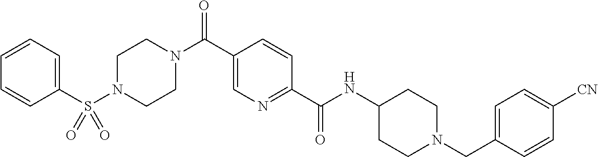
C1(S(N2CCN(C(C3=CN=C(C(NC4CCN(CC5=CC=C([CN])C=C5)CC4)=O)C=C3)=O)CC2)(=O)=O)=CC=CC=C1
